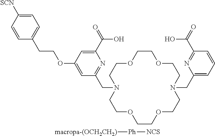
C1OCCOCCN(CC2=NC(C(=O)O)=CC(OCCC3=CC=C([SCN])C=C3)=C2)CCOCCOCCN(CC2=CC=CC(C(O)=O)=N2)C1.[macropa-(OCH2CH2)][Ph][NCS]
